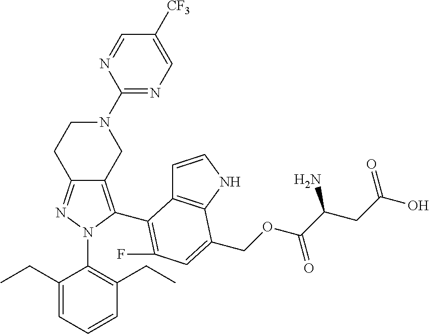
C12=NN(C3=C(CC)C=CC=C3CC)C(C3=C(F)C=C(COC(C(CC(O)=O)N)=O)C4=C3C=CN4)=C1CN(C1=NC=C([CF3])C=N1)CC2
